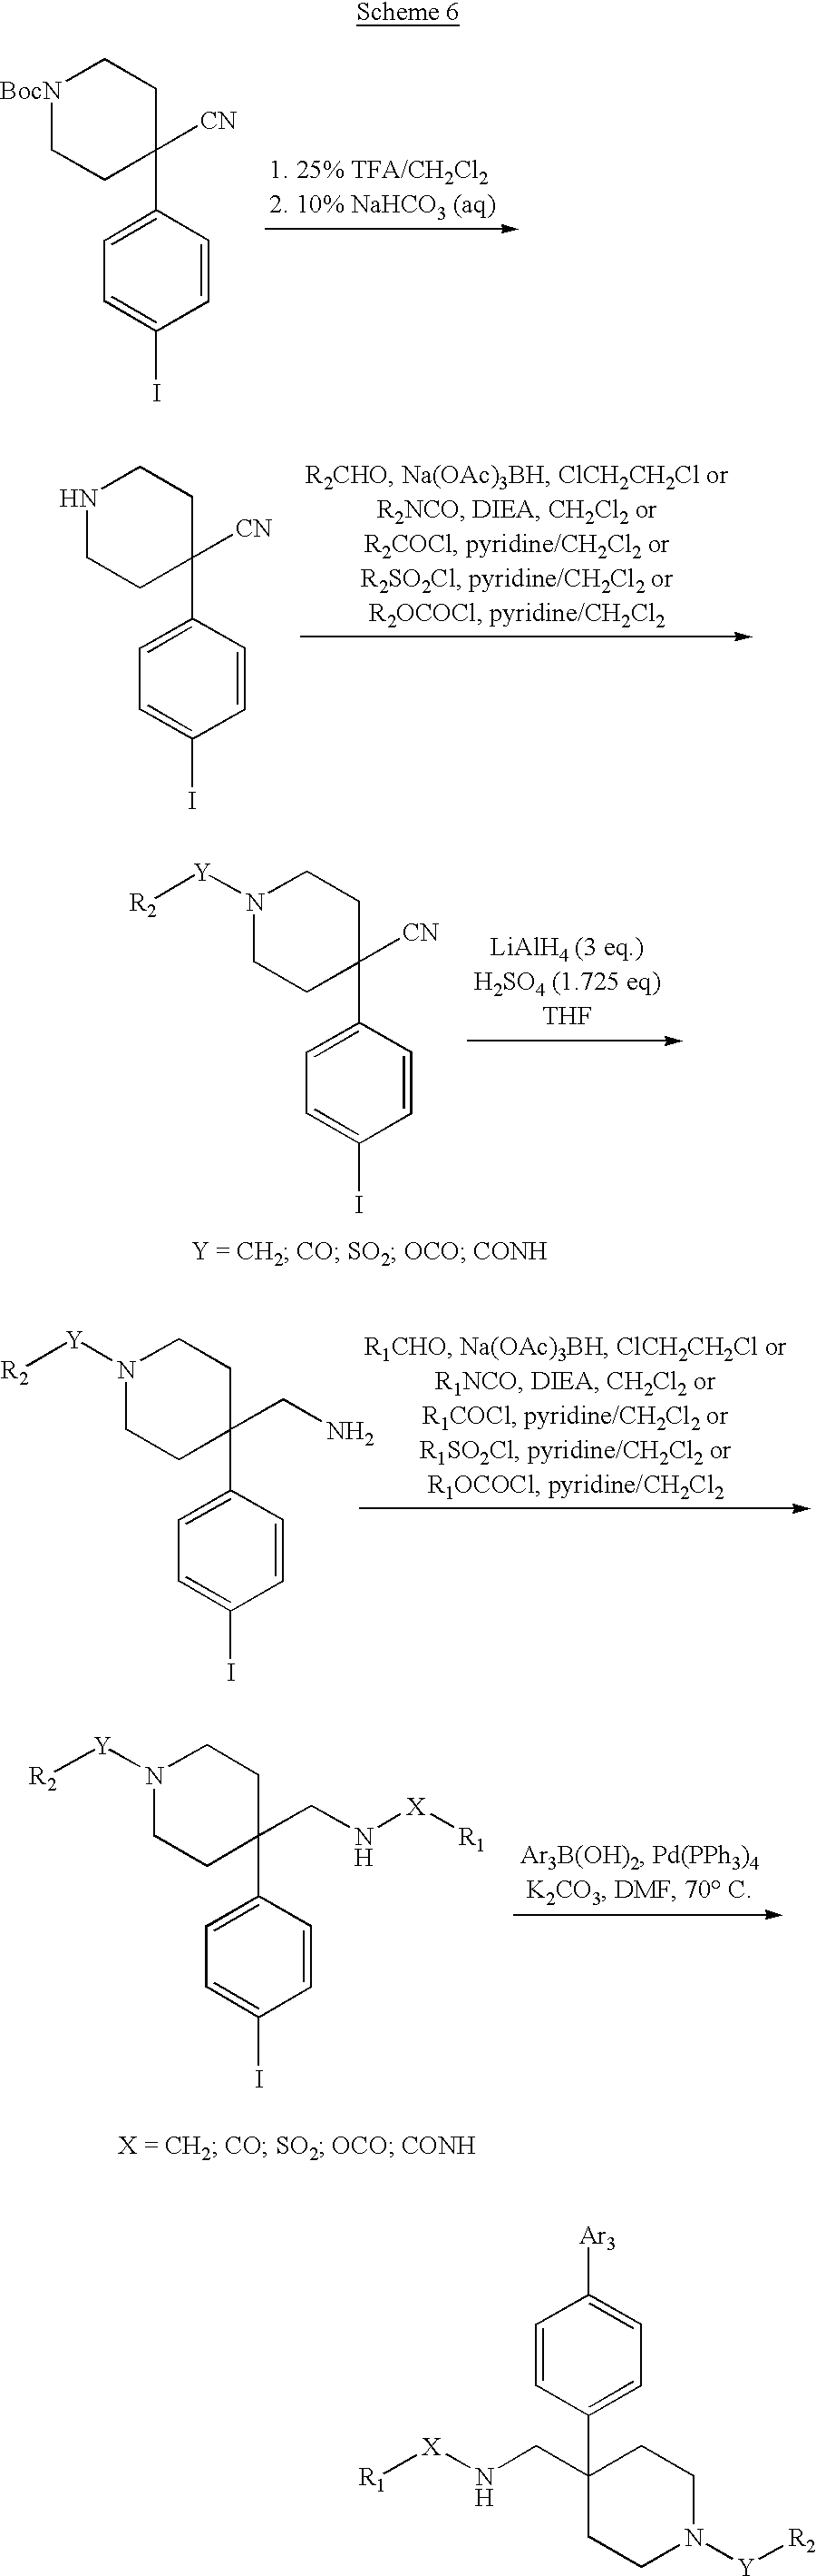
C1(C2([CN])CC[BocN]CC2)=CC=C(I)C=C1.C1(C2([CN])CCNCC2)=CC=C(I)C=C1.C1(C2(CN)CCN([Y][R2])CC2)=CC=C(I)C=C1.C1(CN[X][R1])(C2=CC=C([Ar3])C=C2)CCN([Y][R2])CC1.C1(C2([CN])CCN([Y][R2])CC2)=CC=C(I)C=C1.C1(C2(CN[X][R1])CCN([Y][R2])CC2)=CC=C(I)C=C1
